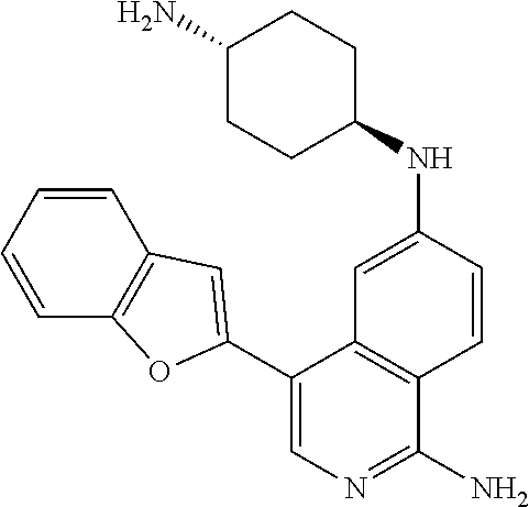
C1=CC=CC2=C1C=C(C1=CN=C(N)C3=C1C=C(NC1CCC(N)CC1)C=C3)O2
